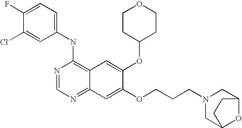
C1=C(Cl)C(F)=CC=C1NC1=C2C(=NC=N1)C=C(OCCCN1CC3OC(C1)CC3)C(OC1CCOCC1)=C2
